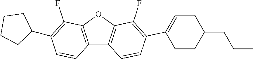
C12=C(OC3=C1C=CC(C1=CCC(CCC)CC1)=C3F)C(F)=C(C1CCCC1)C=C2
